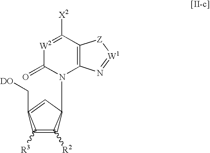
C1([R3])=C([R2])C(N2C(=O)[W2]=C([X2])C3=C2N=[W1][Z]3)C=C1C[DO]
